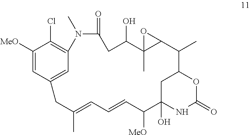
C1([MeO])=CC2=CC(=C1Cl)N(C)C(=O)CC(O)C1(C)C(C(C)C3CC(O)(NC(=O)O3)C([MeO])C=CC=C(C)C2)O1
